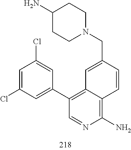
N1(CC2=CC3=C(C4=CC(Cl)=CC(Cl)=C4)C=NC(N)=C3C=C2)CCC(N)CC1
